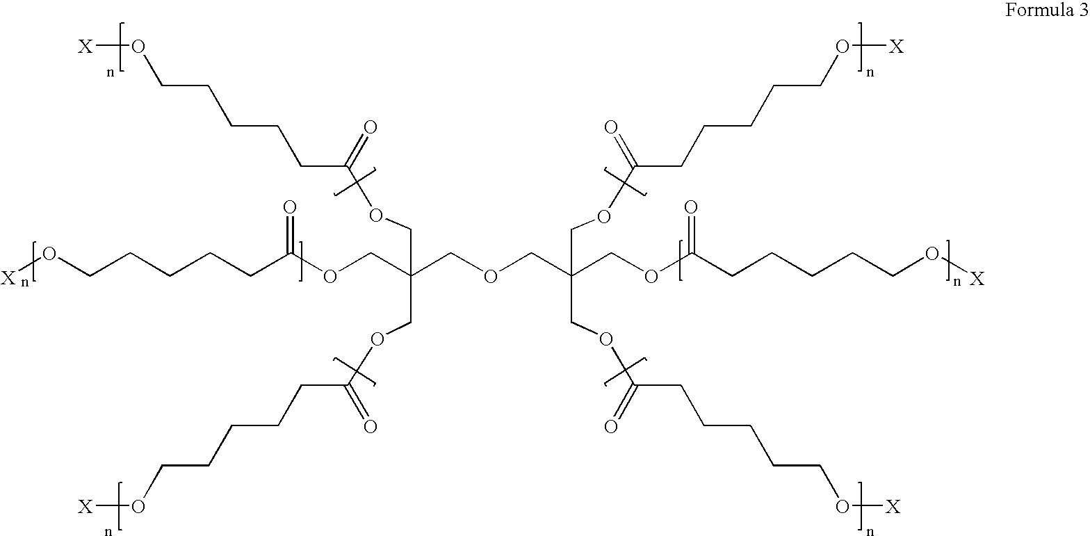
O(CC(COCC(COC(CCCCCO[X])=O)(COC(CCCCCO[X])=O)COC(=O)CCCCCO[X])(COC(CCCCCO[X])=O)COC(CCCCCO[X])=O)C(CCCCCO[X])=O
